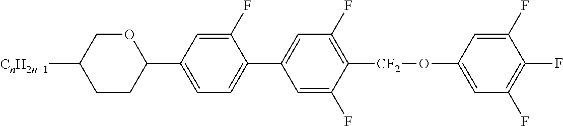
C1=C(F)C([CF2]OC2=CC(F)=C(F)C(F)=C2)=C(F)C=C1C1=CC=C(C2CCC([CnH2n+1])CO2)C=C1F
